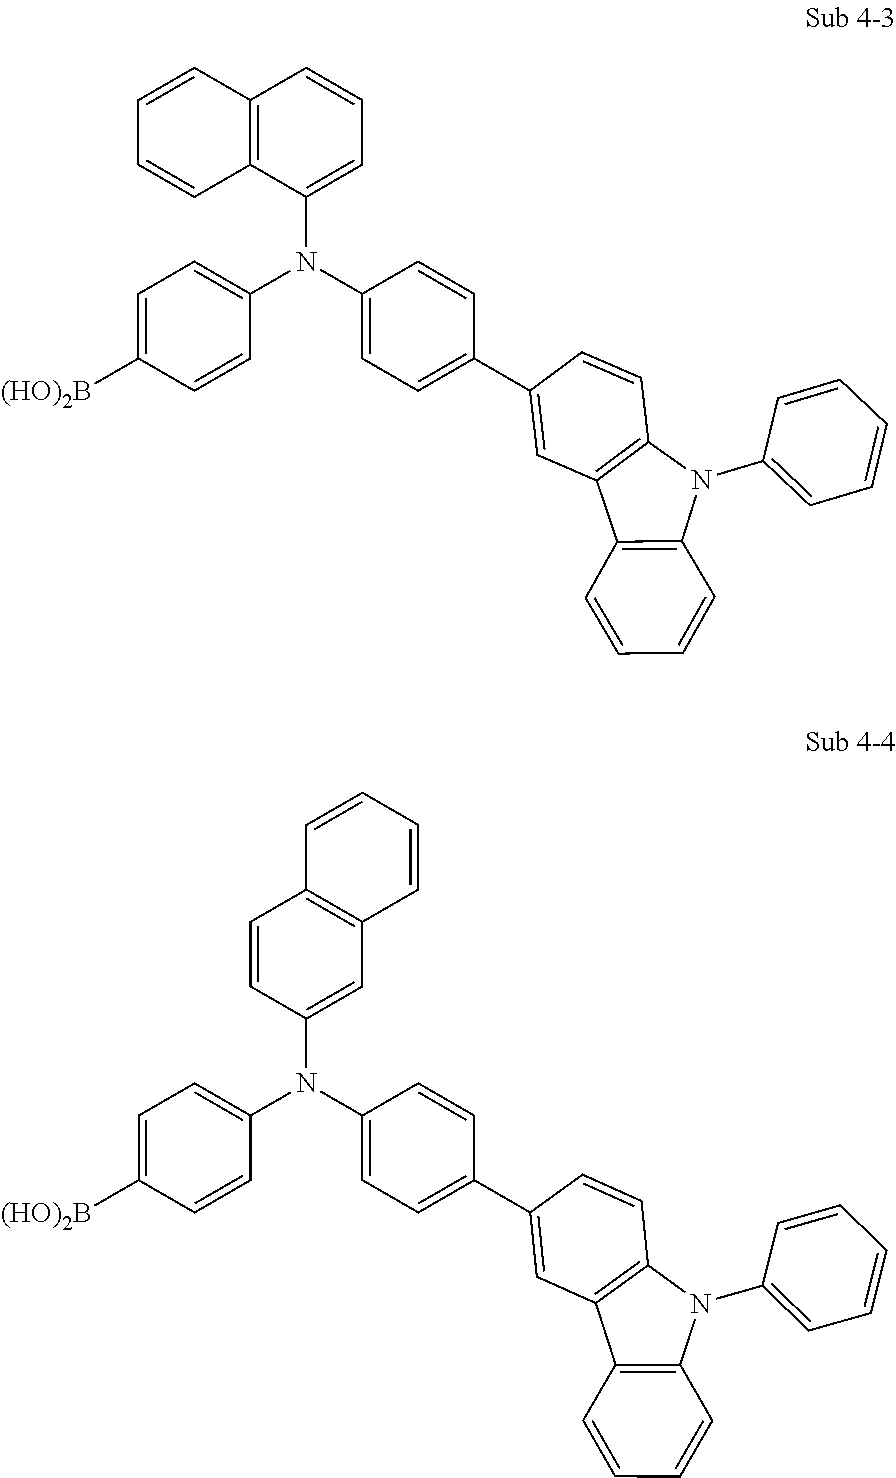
C1=C([(HO)2B])C=CC(N(C2=CC=C(C3=CC4=C(C=C3)N(C3=CC=CC=C3)C3=C4C=CC=C3)C=C2)C2=CC=CC3=C2C=CC=C3)=C1.C1=C([(HO)2B])C=CC(N(C2=CC=C(C3=CC4=C(C=C3)N(C3=CC=CC=C3)C3=C4C=CC=C3)C=C2)C2=CC3=C(C=C2)C=CC=C3)=C1
